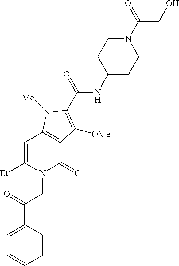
C1=CC(C(=O)CN2C(=O)C3=C(C=C2[Et])N([Me])C(C(=O)NC2CCN(C(=O)CO)CC2)=C3[OMe])=CC=C1
